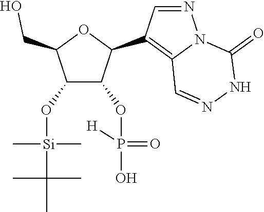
C1(O[Si](C(C)(C)C)(C)C)C(OP(O)(=O)[H])C(C2=C3N(N=C2)C(=O)NN=C3)OC1CO
